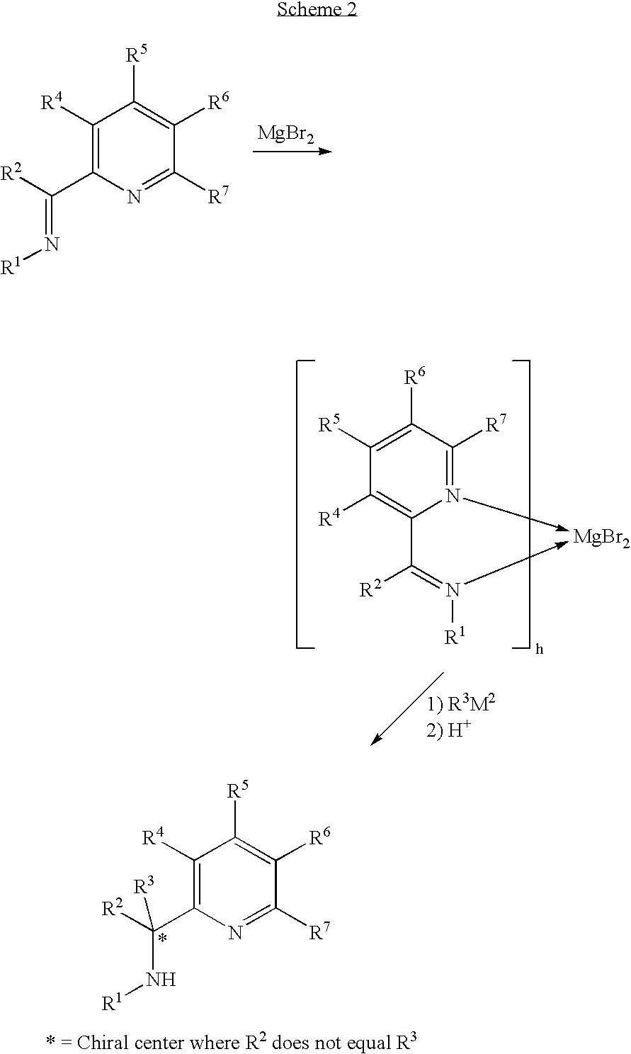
C1([R4])=C(C(=N[R1])[R2])N=C([R7])C([R6])=C1[R5].[MgBr2].C1([R5])=C([R6])C([R7])=N2->[MgBr2]-N([R1])=C([R2])C2=C1[R4].C1([R4])=C(C([R2])(N[R1])[R3])N=C([R7])C([R6])=C1[R5]
